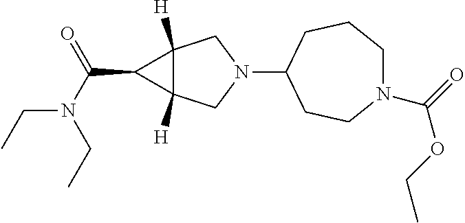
N1(C2CCN(C(OCC)=O)CCC2)CC2([H])C([H])(C1)C2C(N(CC)CC)=O
